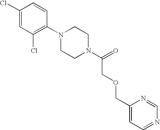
C1(Cl)=CC(Cl)=C(N2CCN(C(=O)COCC3=CC=NC=N3)CC2)C=C1
